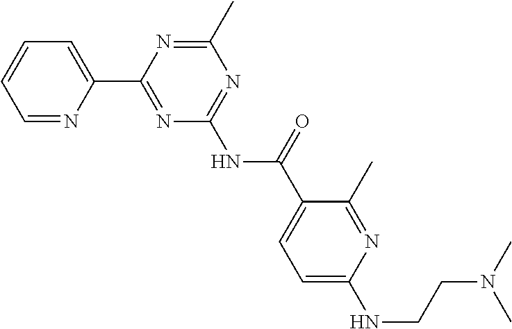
C1=NC(C2=NC(NC(=O)C3=CC=C(NCCN(C)C)N=C3C)=NC(C)=N2)=CC=C1
